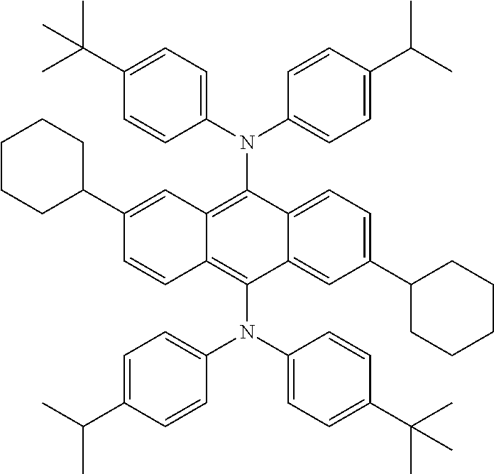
CC(C)(C1=CC=C(N(C2=CC=C(C(C)C)C=C2)C2=C3C(=C(N(C4=CC=C(C(C)(C)C)C=C4)C4=CC=C(C(C)C)C=C4)C4=CC(C5CCCCC5)=CC=C24)C=CC(C2CCCCC2)=C3)C=C1)C
